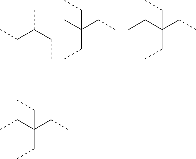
CC(CC)CC.C(C(C)(CC)CC)C.C(C(CC)(CC)CC)C.C(C(CC)(CC)CC)C
